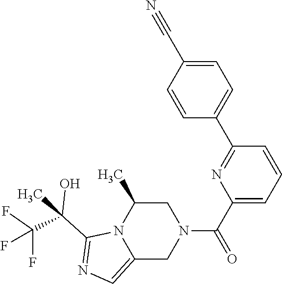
C1=CC=C(C(=O)N2CC(C)N3C(=CN=C3C(C)(C(F)(F)F)O)C2)N=C1C1=CC=C(C#N)C=C1
